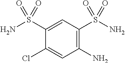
NS(C1=CC(S(N)(=O)=O)=C(N)C=C1Cl)(=O)=O
